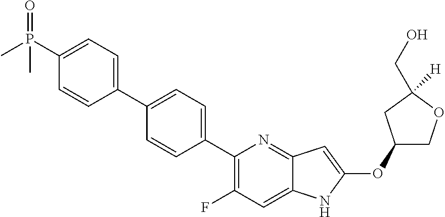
C1(OC2=CC3=NC(C4=CC=C(C5=CC=C(P(C)(=O)C)C=C5)C=C4)=C(F)C=C3N2)COC([H])(CO)C1
